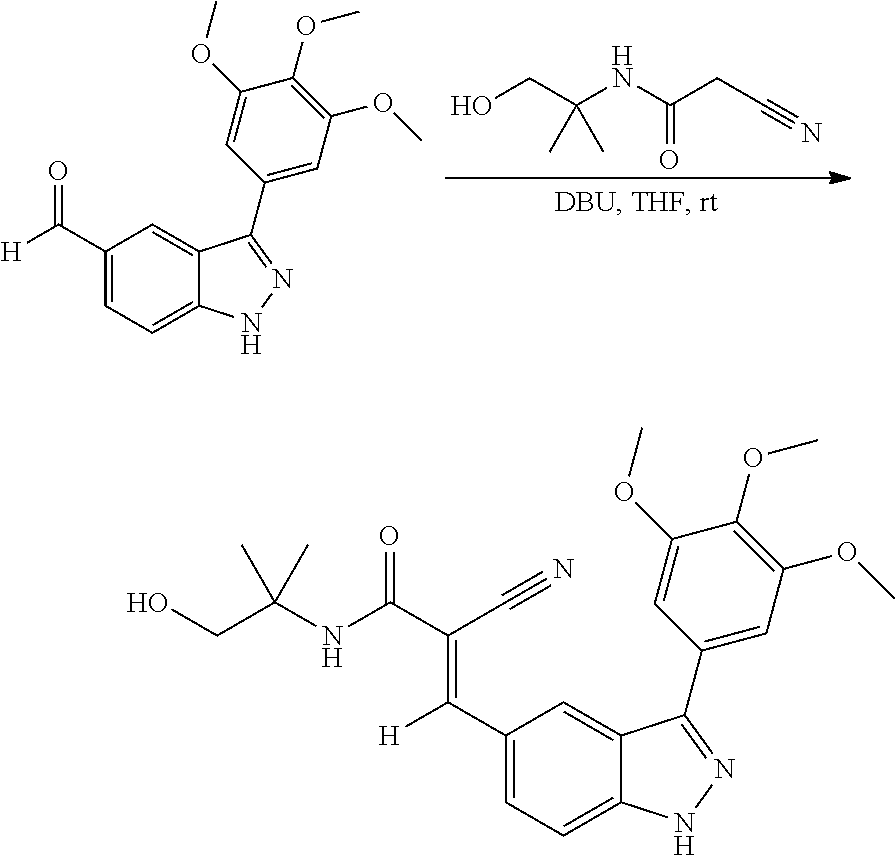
OCC(NC(CC#N)=O)(C)C.C1(C([H])=O)=CC=C2C(=C1)C(C1=CC(OC)=C(OC)C(OC)=C1)=NN2.C1(C([H])=C(C(NC(CO)(C)C)=O)C#N)=CC=C2C(=C1)C(C1=CC(OC)=C(OC)C(OC)=C1)=NN2
